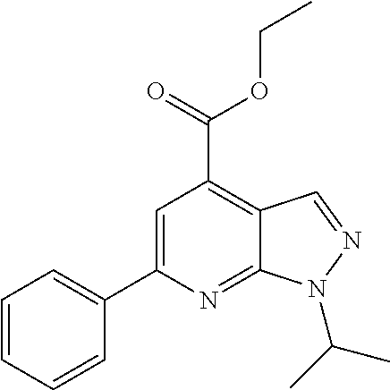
C1=CC=CC(C2=CC(C(=O)OCC)=C3C(=N2)N(C(C)C)N=C3)=C1
